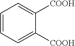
C1=CC=C([COOH])C([COOH])=C1
